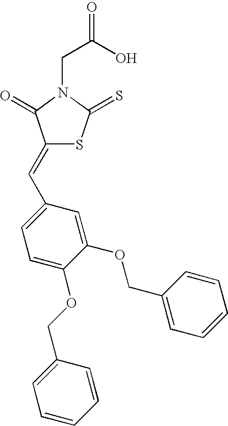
C(C(O)=O)N1C(=O)C(=CC2=CC=C(OCC3=CC=CC=C3)C(OCC3=CC=CC=C3)=C2)SC1=S
